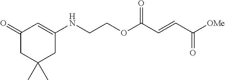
C(COC(C=CC([OMe])=O)=O)NC1=CC(=O)CC(C)(C)C1
